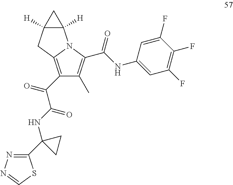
C1(C(=O)C(NC2(C3=NN=CS3)CC2)=O)=C2N(C(C(NC3=CC(F)=C(F)C(F)=C3)=O)=C1C)C1([H])C([H])(C2)C1
